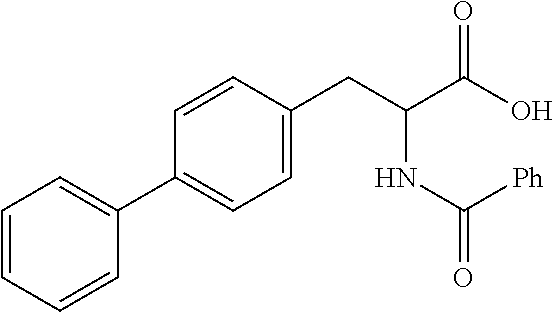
C1=CC=CC(C2=CC=C(CC(C(O)=O)NC(=O)[Ph])C=C2)=C1
